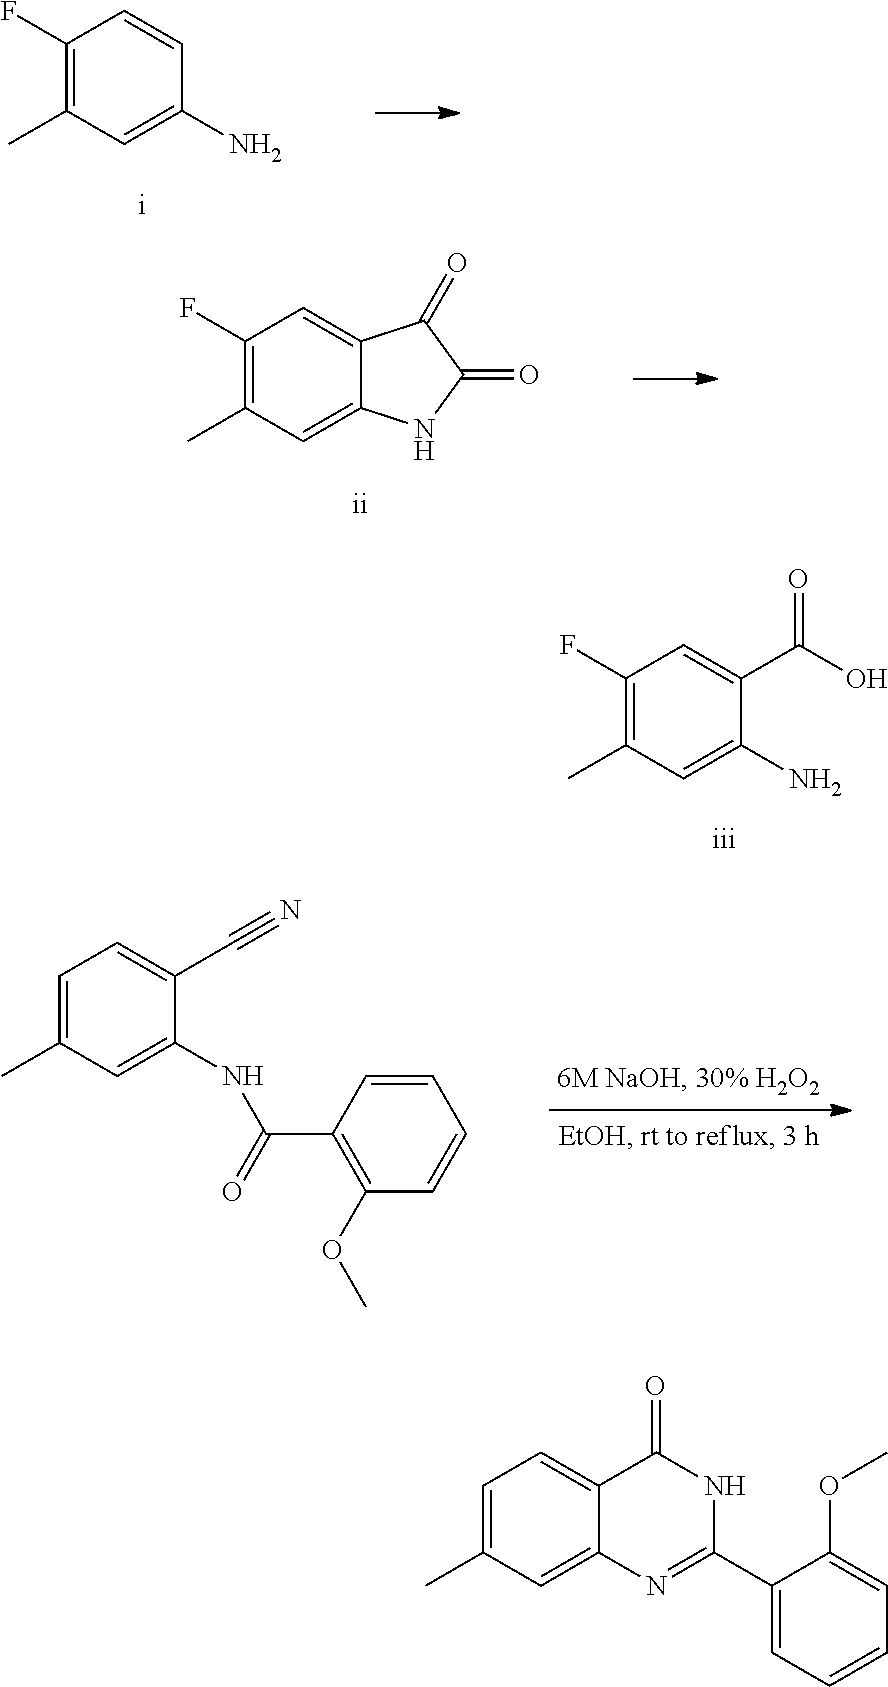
C1(F)=C(C)C=C(N)C=C1.C1(F)=C(C)C=C2C(=C1)C(=O)C(=O)N2.C1(F)=C(C)C=C(N)C(C(O)=O)=C1.C1=C(C)C=C(NC(C2=C(OC)C=CC=C2)=O)C(C#N)=C1.C1=C(C)C=C2C(=C1)C(=O)NC(C1=CC=CC=C1OC)=N2
